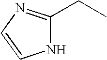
N1C(CC)=NC=C1
